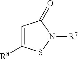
[R7]N1C(=O)C=C([R8])S1
